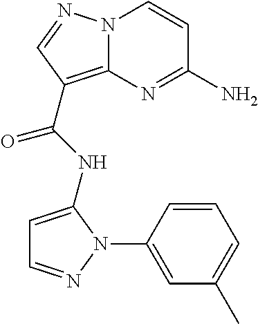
NC1=NC2=C(C(=O)NC3=CC=NN3C3=CC(C)=CC=C3)C=NN2C=C1
